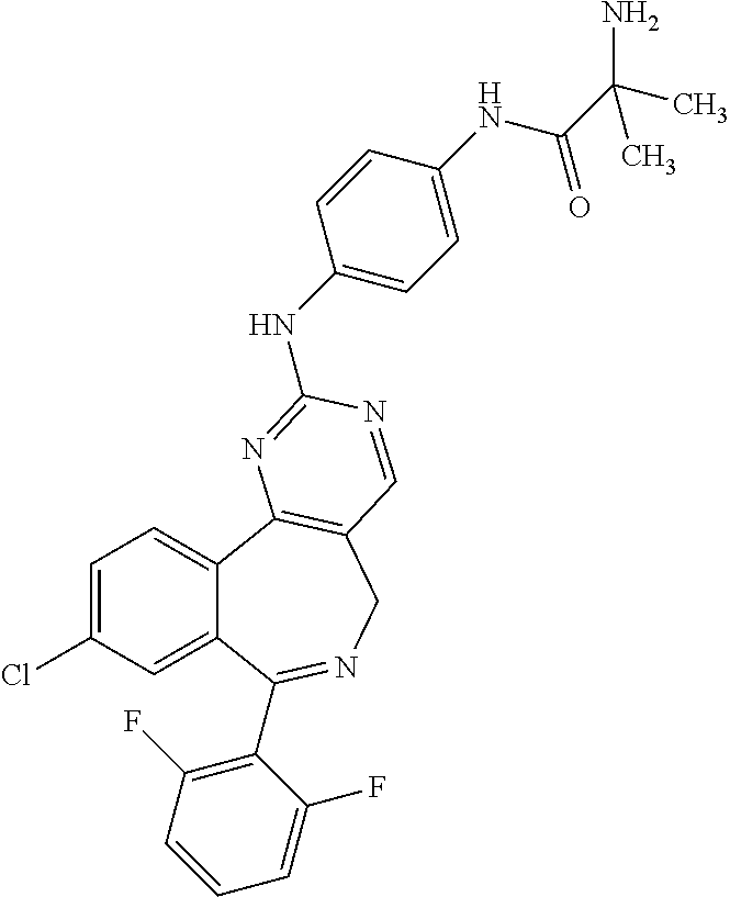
C1=C(Cl)C=C2C(=C1)C1=C(CN=C2C2=C(F)C=CC=C2F)C=NC(NC2=CC=C(NC(C(C)(N)C)=O)C=C2)=N1
